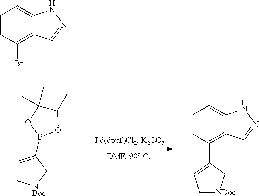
C1=CC(Br)=C2C(=C1)NN=C2.C1=C(B2OC(C)(C)C(C)(C)O2)C[NBoc]C1.C1=CC(C2=CC[NBoc]C2)=C2C(=C1)NN=C2
